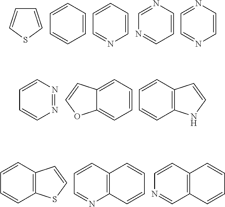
C1=CSC=C1.C1=CC=CC=C1.C1=CC=CN=C1.C1=NC=CC=N1.C1=NC=CN=C1.C1=CN=NC=C1.C12=CC=CC=C1OC=C2.C1=CC2=C(C=C1)NC=C2.C1=CC2=C(N=C1)C=CC=C2.C1=CC2=C(C=N1)C=CC=C2.C1=CC2=C(C=C1)SC=C2
